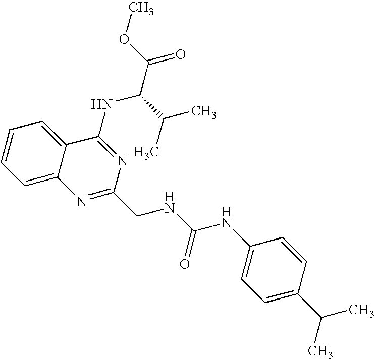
C12=CC=CC=C1C(NC(C(=O)OC)C(C)C)=NC(CNC(NC1=CC=C(C(C)C)C=C1)=O)=N2
